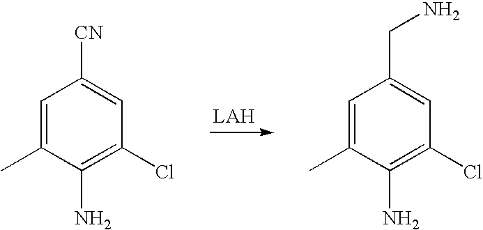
C1=C(C)C(N)=C(Cl)C=C1[CN].C1=C(C)C(N)=C(Cl)C=C1CN
